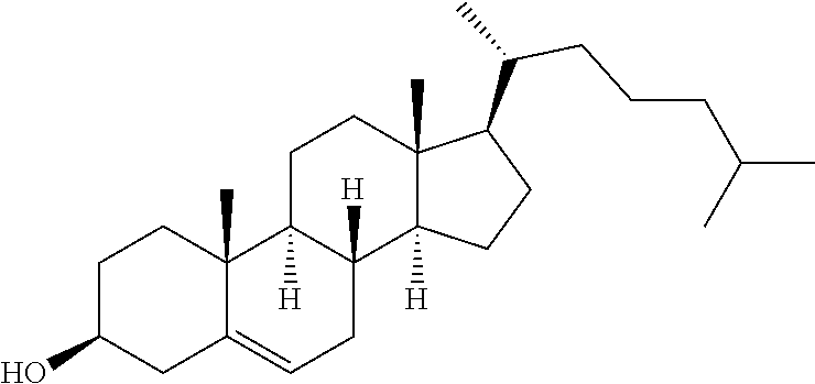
C1C(O)CC2=CCC3([H])C([H])(C2(C)C1)CCC1(C)C3([H])CCC1C(CCCC(C)C)C
